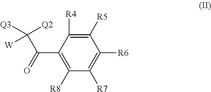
[W]C(C(C1=C([R8])C([R7])=C([R6])C([R5])=C1[R4])=O)([Q2])[Q3]
